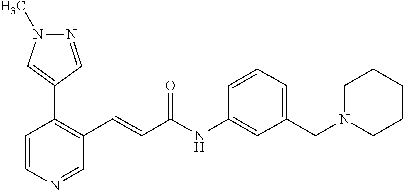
N1=CC(C2=C(C=CC(NC3=CC(CN4CCCCC4)=CC=C3)=O)C=NC=C2)=CN1C
